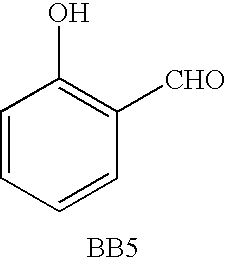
C1=CC=CC([CHO])=C1O.[BB5]
